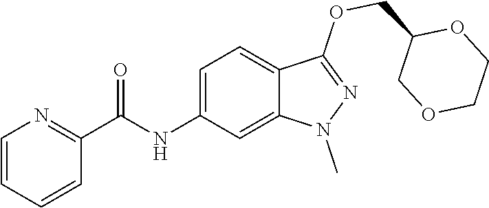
C1=CC=CC(C(NC2=CC=C3C(=C2)N(C)N=C3OCC2COCCO2)=O)=N1
